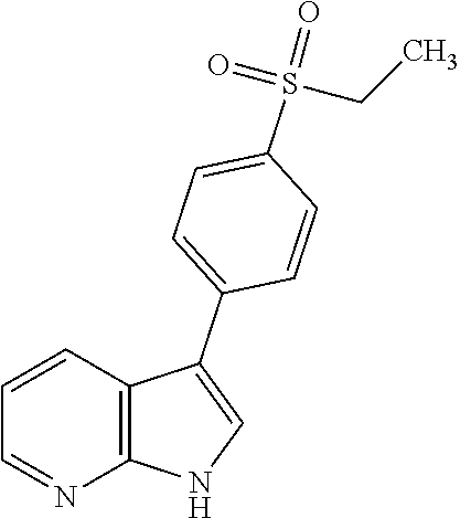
C1=CC2=C(N=C1)NC=C2C1=CC=C(S(=O)(CC)=O)C=C1
